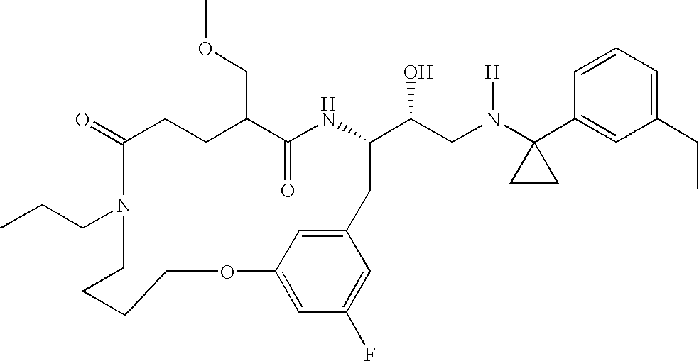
C1(=O)CCC(COC)C(=O)NC(C(CN(C2(C3=CC(CC)=CC=C3)CC2)[H])O)CC2=CC(=CC(F)=C2)OCCCCN1CCC
